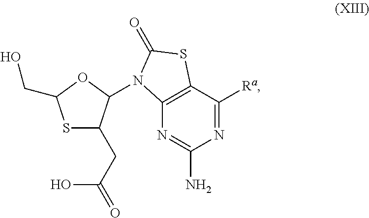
S1C(CC(O)=O)C(N2C3=C(C([Ra])=NC(N)=N3)SC2=O)OC1CO
